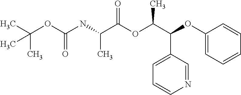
C(OC(NC(C(OC(C(C1=CC=CN=C1)OC1=CC=CC=C1)C)=O)C)=O)(C)(C)C
